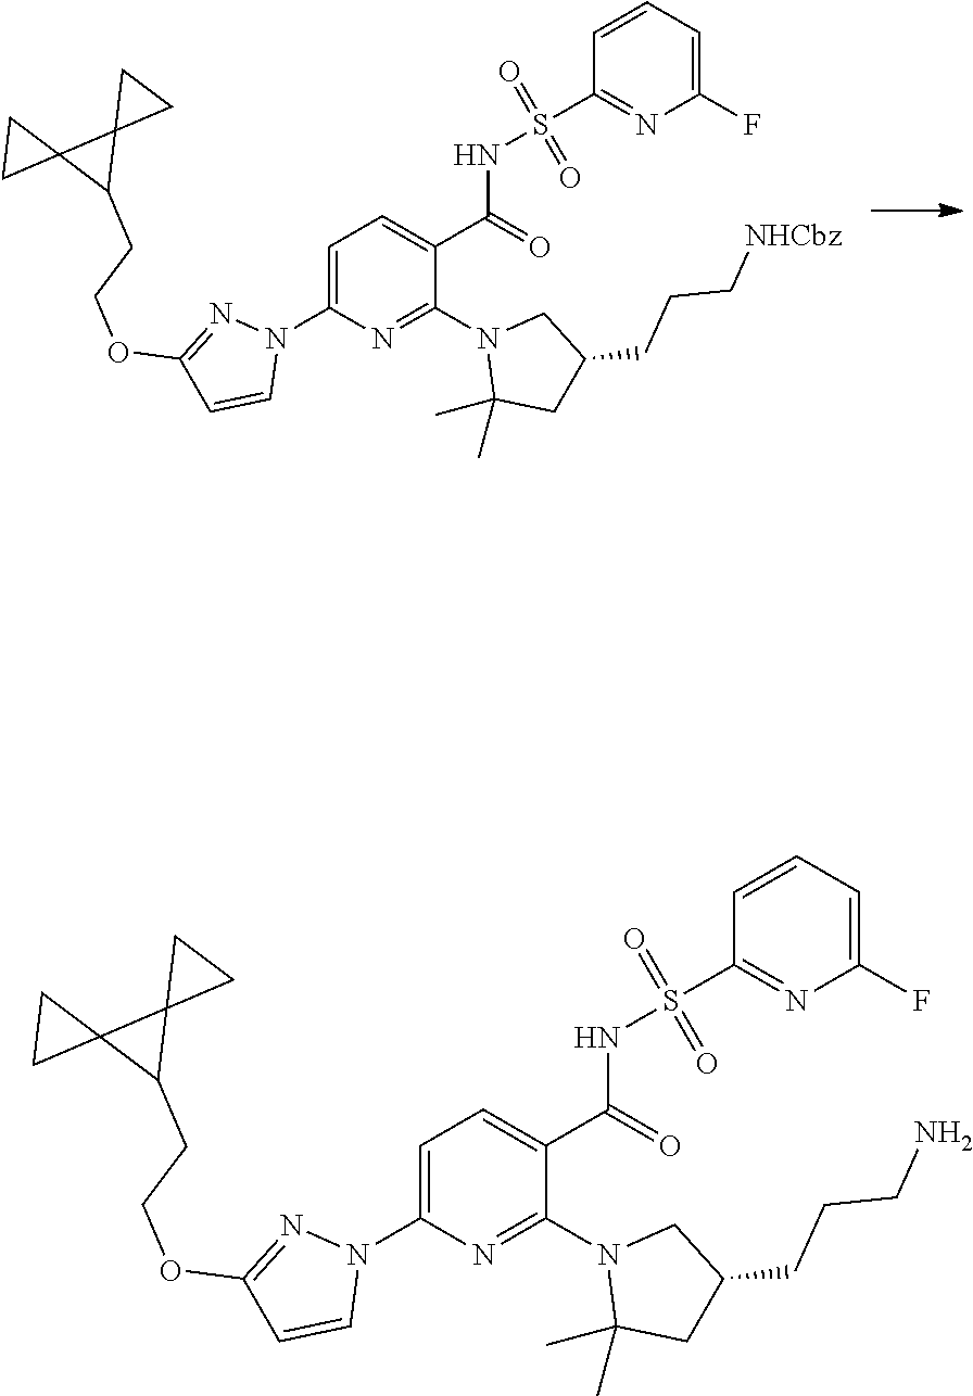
C1=C(N2N=C(OCCC3C4(C35CC5)CC4)C=C2)N=C(N2C(C)(C)CC(CCC[NHCbz])C2)C(C(=O)NS(C2=NC(F)=CC=C2)(=O)=O)=C1.C1=C(N2N=C(OCCC3C4(C35CC5)CC4)C=C2)N=C(N2C(C)(C)CC(CCCN)C2)C(C(=O)NS(C2=NC(F)=CC=C2)(=O)=O)=C1
